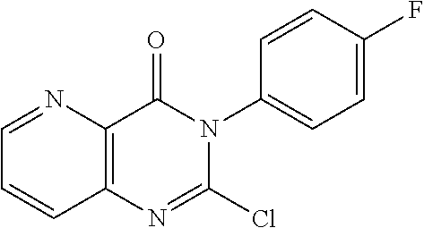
C12=C(N=C(Cl)N(C3=CC=C(F)C=C3)C1=O)C=CC=N2
